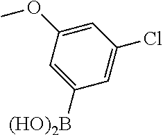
C1=C(OC)C=C([(HO)2B])C=C1Cl
